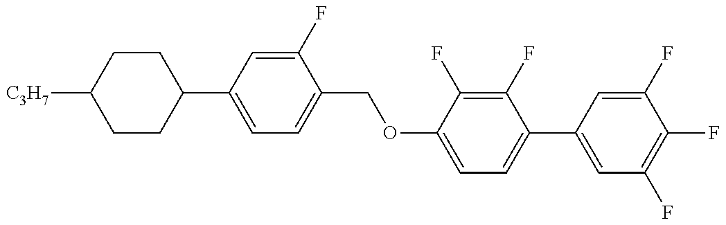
C1CC(C2=CC=C(COC3=CC=C(C4=CC(F)=C(F)C(F)=C4)C(F)=C3F)C(F)=C2)CCC1[C3H7]
